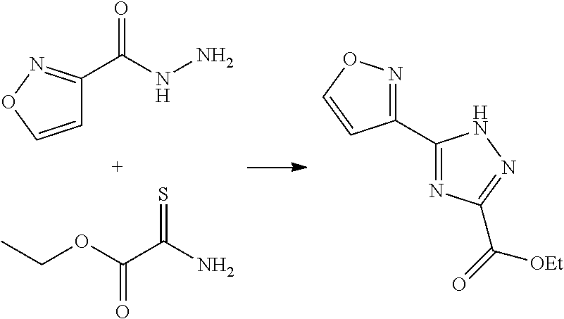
CCOC(=O)C(=S)N.C1=CON=C1C(=O)NN.C1(C2=NC(C(=O)[OEt])=NN2)=NOC=C1
